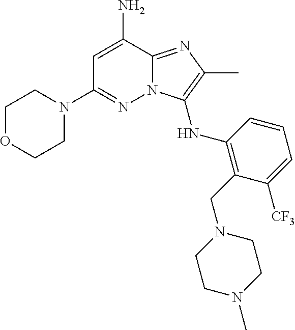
C1=C(N)C2=NC(C)=C(NC3=C(CN4CCN(C)CC4)C([CF3])=CC=C3)N2N=C1N1CCOCC1
